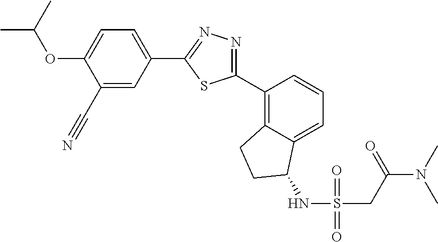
C1(C#N)=CC(C2=NN=C(C3=C4C(=CC=C3)C(NS(=O)(=O)CC(N(C)C)=O)CC4)S2)=CC=C1OC(C)C
